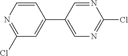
N1=C(Cl)C=C(C2=CN=C(Cl)N=C2)C=C1
